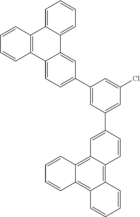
C12=CC=C(C3=CC(C4=CC5=C6C(=C7C(=C5C=C4)C=CC=C7)C=CC=C6)=CC(Cl)=C3)C=C1C1=CC=CC=C1C1=C2C=CC=C1
